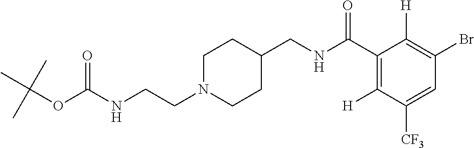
C1N(CCNC(OC(C)(C)C)=O)CCC(CNC(C2=C([H])C([CF3])=CC(Br)=C2[H])=O)C1
